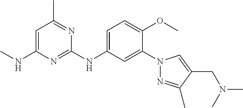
C1(N2N=C(C)C(CN(C)C)=C2)=CC(NC2=NC(NC)=CC(C)=N2)=CC=C1OC
